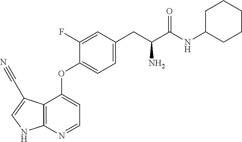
C12=C(N=CC=C1OC1=CC=C(CC(C(=O)NC3CCCCC3)N)C=C1F)NC=C2C#N
